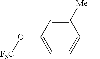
C1=C(O[F3C])C=C([Me])C(C)=C1
